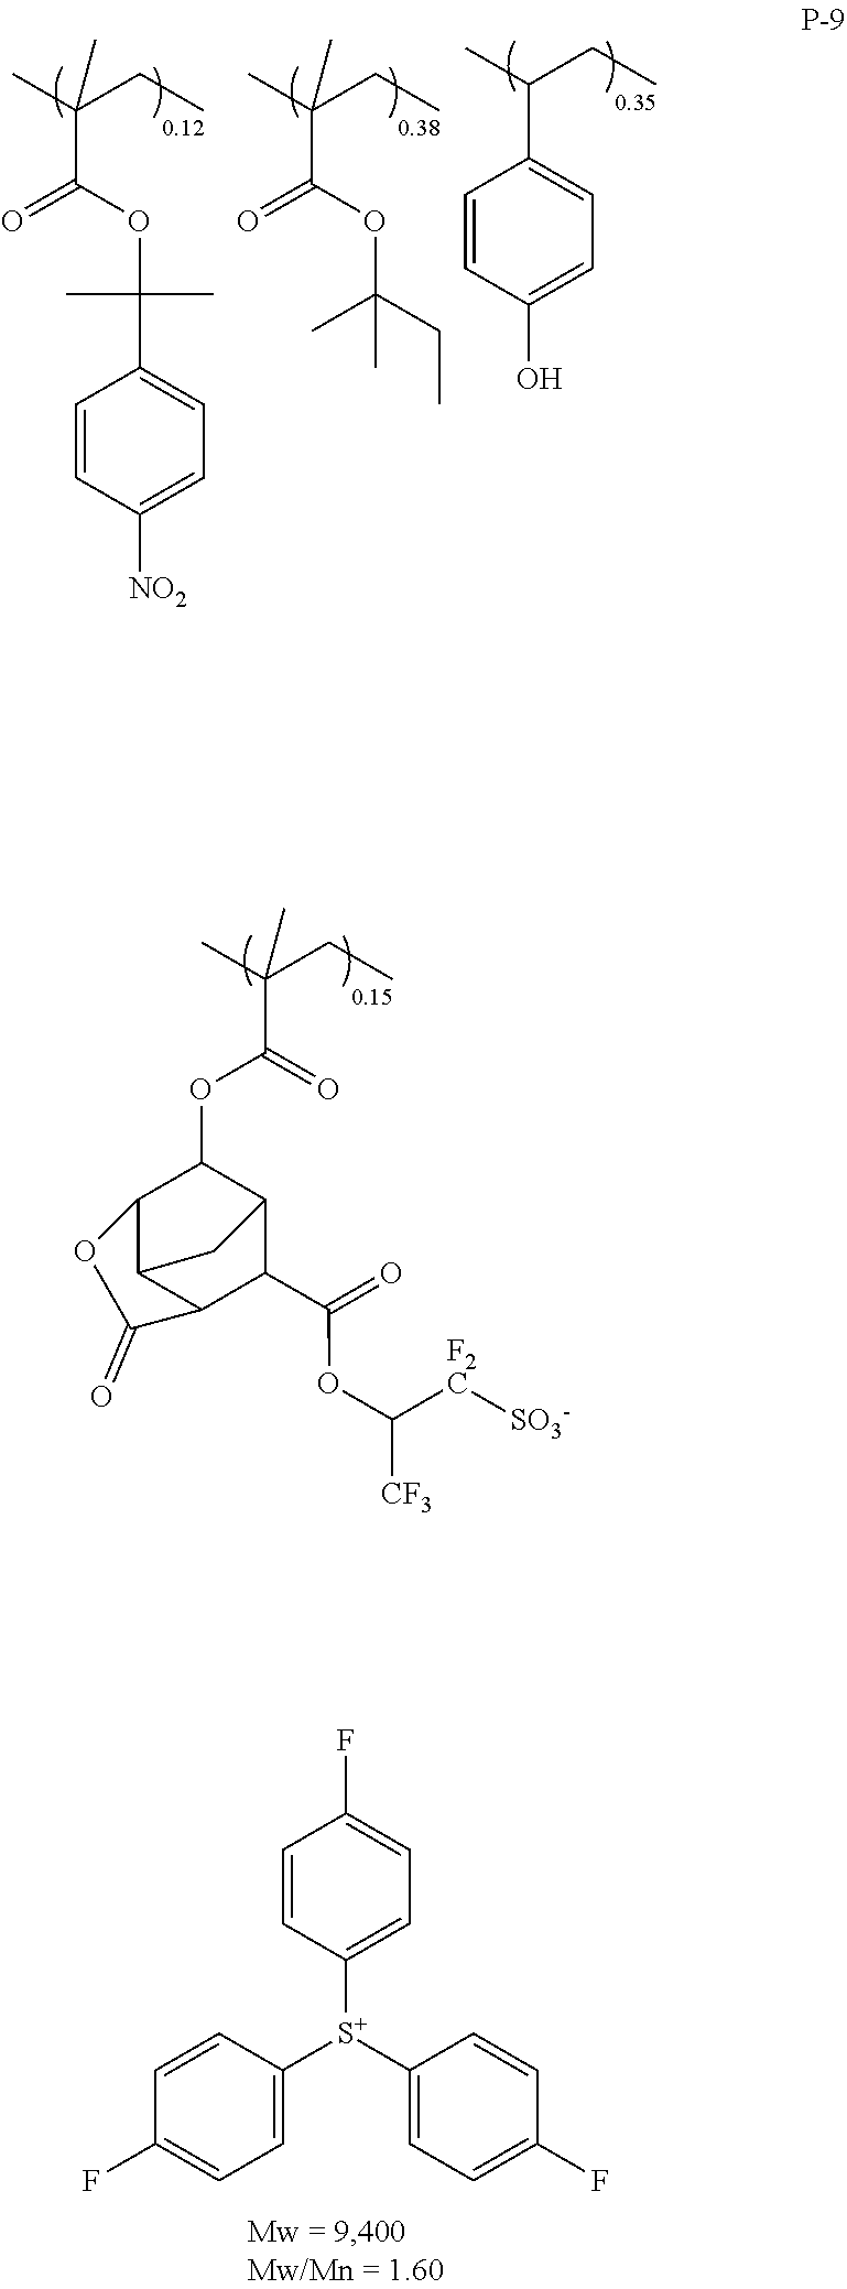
C(C(C)(CC)C)(=O)OC1C2C3C(C(C(=O)OC([F2C][SO3-])[CF3])C1C3)C(=O)O2.C1=CC([NO2])=CC=C1C(C)(C)OC(C(C)(CC)C)=O.C(C(C)(CC)C)(=O)OC(C)(CC)C.C1(C(C)CC)=CC=C(O)C=C1.C1=CC([S+](C2=CC=C(F)C=C2)C2=CC=C(F)C=C2)=CC=C1F
